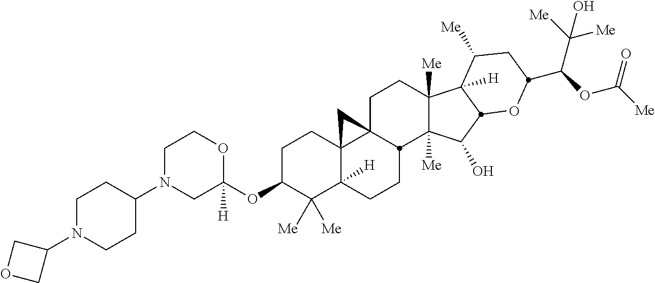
C1C(OC2([H])OCCN(C3CCN(C4COC4)CC3)C2)C([Me])([Me])C2([H])C3(C1)C1(CCC4([Me])C([Me])(C(O)C5C4([H])C([Me])CC(C(OC([Me])=O)C([Me])([Me])O)O5)C1CC2)C3
